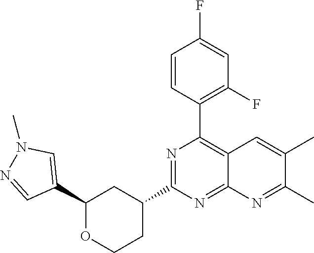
C1(C2=CN(C)N=C2)OCCC(C2=NC(C3=C(F)C=C(F)C=C3)=C3C(=N2)N=C(C)C(C)=C3)C1
